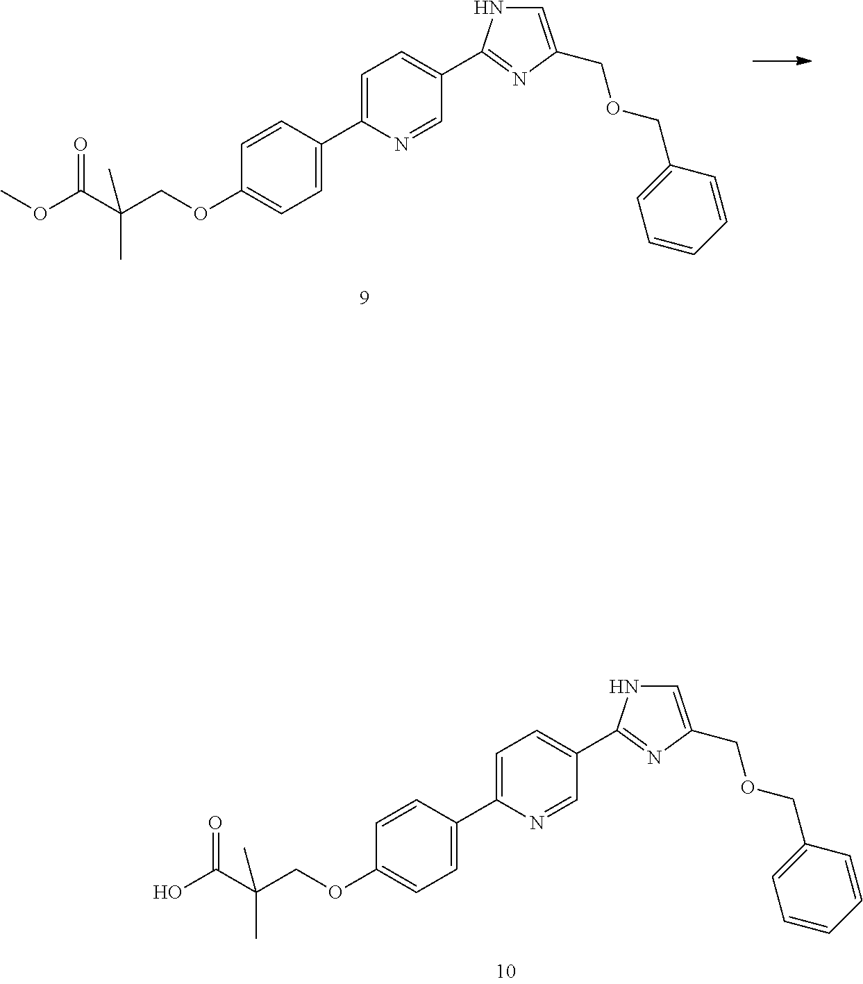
C1=C(C2=CC=C(OCC(C(O)=O)(C)C)C=C2)N=CC(C2=NC(COCC3=CC=CC=C3)=CN2)=C1.C1=C(C2=CC=C(OCC(C(OC)=O)(C)C)C=C2)N=CC(C2=NC(COCC3=CC=CC=C3)=CN2)=C1
